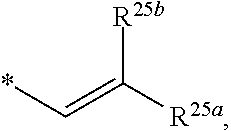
[R25a]C(=C*)[R25b]
